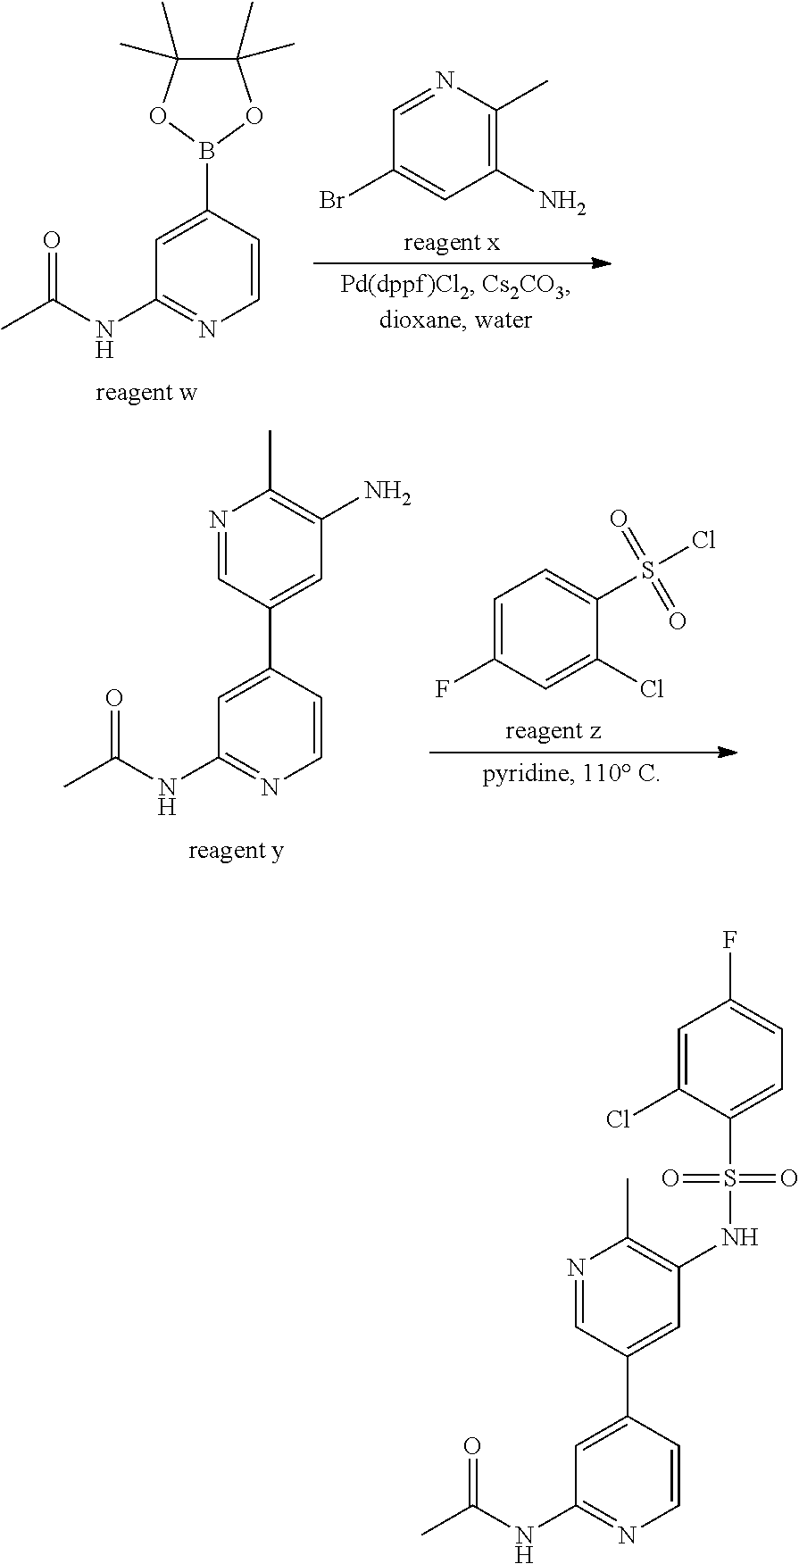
C1(C)(C)C(C)(C)OB(C2=CC(NC(C)=O)=NC=C2)O1.C1(N)=C(C)N=CC(Br)=C1.N1=CC(C2=CC(NC(C)=O)=NC=C2)=CC(N)=C1C.C1(Cl)=CC(F)=CC=C1S(Cl)(=O)=O.C1=C(Cl)C(S(=O)(=O)NC2=C(C)N=CC(C3=CC(NC(C)=O)=NC=C3)=C2)=CC=C1F
